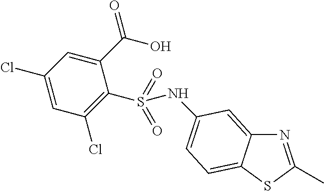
N1=C(C)SC2=CC=C(NS(C3=C(Cl)C=C(Cl)C=C3C(O)=O)(=O)=O)C=C12
